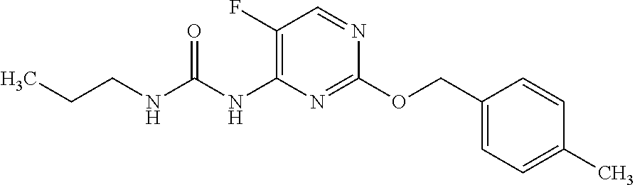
C1(OCC2=CC=C(C)C=C2)=NC(NC(NCCC)=O)=C(F)C=N1
